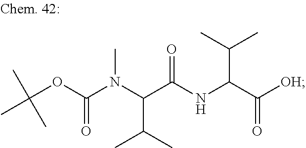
CC(OC(N(C(C(NC(C([OH])=O)C(C)C)=O)C(C)C)C)=O)(C)C
